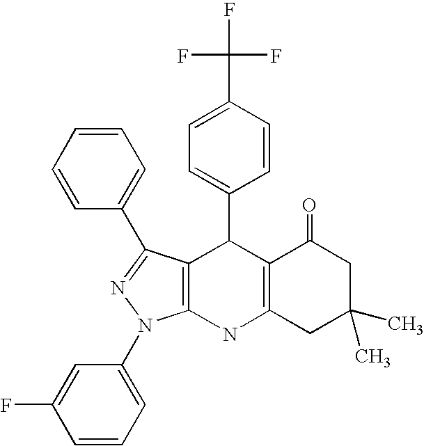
C12=C(NC3=C(C1C1=CC=C(C(F)(F)F)C=C1)C(C1=CC=CC=C1)=NN3C1=CC=CC(F)=C1)CC(C)(C)CC2=O
